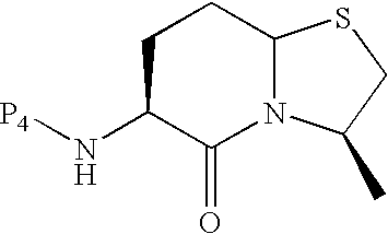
C12N(C(C)CS1)C(=O)C(N[P4])CC2
